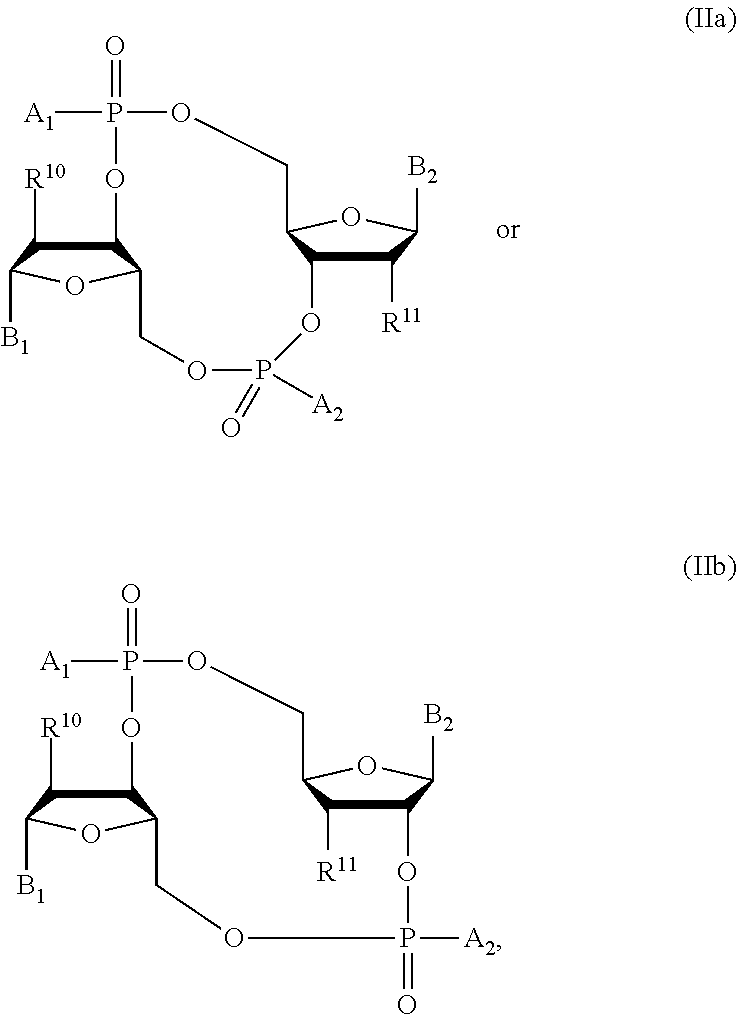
C1([R11])C([B2])OC2C1OP([A2])(=O)OCC1C(C([R10])C([B1])O1)OP(=O)([A1])OC2.C12C([B2])OC(C1[R11])COP(=O)([A1])OC1C([R10])C([B1])OC1COP(=O)([A2])O2
